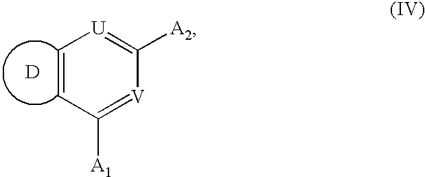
C1=CC([A1])=[V]C([A2])=[U]1.[D]
